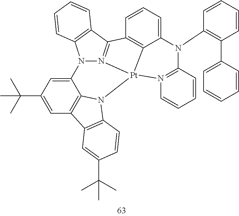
C12=CC(C(C)(C)C)=CC3=C1N(C1=C3C=C(C(C)(C)C)C=C1)[Pt]13N4=C(C5=C(N24)C=CC=C5)C2=C1C(=CC=C2)N(C1=C(C2=CC=CC=C2)C=CC=C1)C1=N3C=CC=C1
